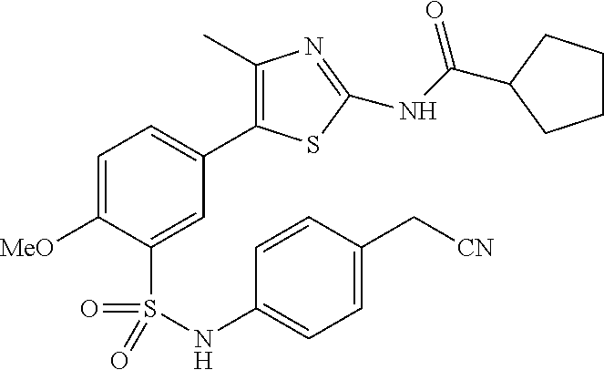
C1=C([MeO])C(S(=O)(=O)NC2=CC=C(C[CN])C=C2)=CC(C2=C(C)N=C(NC(=O)C3CCCC3)S2)=C1
